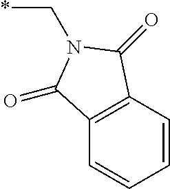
C(*)N1C(=O)C2=C(C=CC=C2)C1=O
